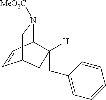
C1=CC2C([H])(CC3=CC=CC=C3)CC1CN2[MeO2C]
